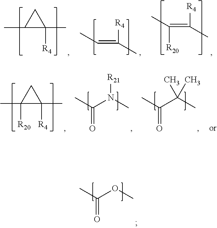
CC(OC)=O.CC1C([R4])(C)C1.CC=C([R4])C.CC(=C([R4])C)[R20].CC1([R20])C([R4])(C)C1.CC(N(C)[R21])=O.CC(C(C)(C)C)=O
